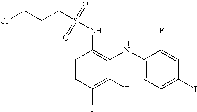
C1=CC(F)=C(F)C(NC2=CC=C(I)C=C2F)=C1NS(=O)(=O)CCCCl
